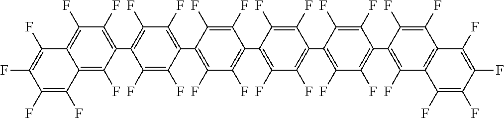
C1(F)=C(F)C2=C(F)C(C3=C(F)C(F)=C(C4=C(F)C(F)=C(C5=C(F)C(F)=C(C6=C(F)C(F)=C(C7=C(F)C8=C(C(F)=C(F)C(F)=C8F)C(F)=C7F)C(F)=C6F)C(F)=C5F)C(F)=C4F)C(F)=C3F)=C(F)C(F)=C2C(F)=C1F
